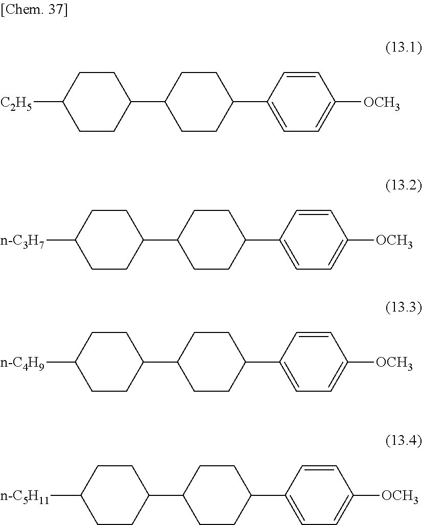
C1C(C2CCC([C2H5])CC2)CCC(C2=CC=C([OCH3])C=C2)C1.C1C(C2CCC([n-C3H7])CC2)CCC(C2=CC=C([OCH3])C=C2)C1.C1C(C2CCC([n-C4H9])CC2)CCC(C2=CC=C([OCH3])C=C2)C1.C1C(C2CCC([n-C5H11])CC2)CCC(C2=CC=C([OCH3])C=C2)C1
